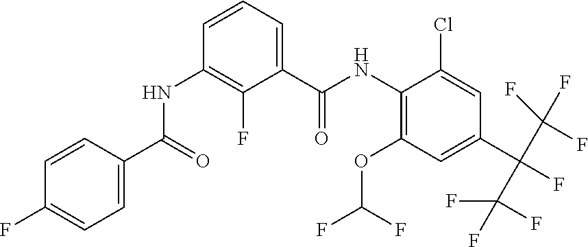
C1(OC(F)F)=C(NC(C2=CC=CC(NC(C3=CC=C(F)C=C3)=O)=C2F)=O)C(Cl)=CC(C(F)(C(F)(F)F)C(F)(F)F)=C1
